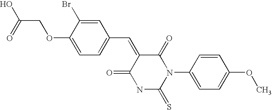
C1(C=C2C(=O)N(C3=CC=C(OC)C=C3)C(=S)NC2=O)=CC=C(OCC(O)=O)C(Br)=C1
